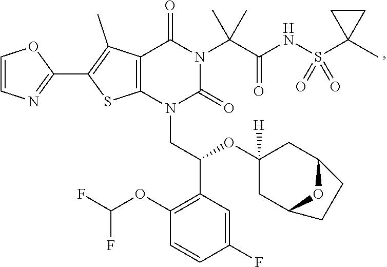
C1=CN=C(C2=C(C)C3=C(S2)N(CC(OC2([H])CC4OC(C2)CC4)C2=C(OC(F)F)C=CC(F)=C2)C(=O)N(C(C)(C(=O)NS(C2(C)CC2)(=O)=O)C)C3=O)O1
